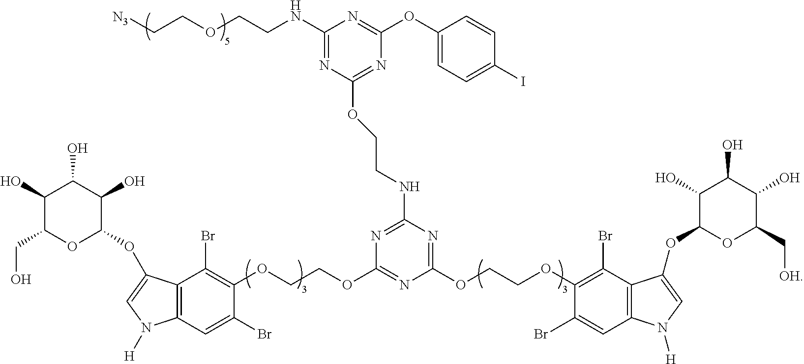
N1=C(NCCOC2=NC(OC3=CC=C(I)C=C3)=NC(NCCOCC[N3])=N2)N=C(OCCOC2=C(Br)C3=C(C=C2Br)N([H])C=C3OC2OC(C[OH])C(O)C(O)C2O)N=C1OCCOC1=C(Br)C2=C(C=C1Br)N([H])C=C2OC1C(O)C(O)C(O)C(CO)O1
